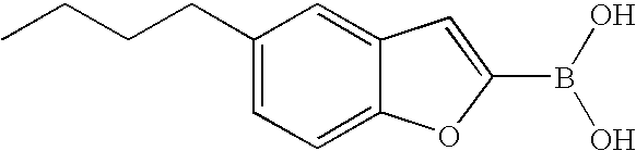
C12=CC(CCCC)=CC=C1OC(B(O)O)=C2
